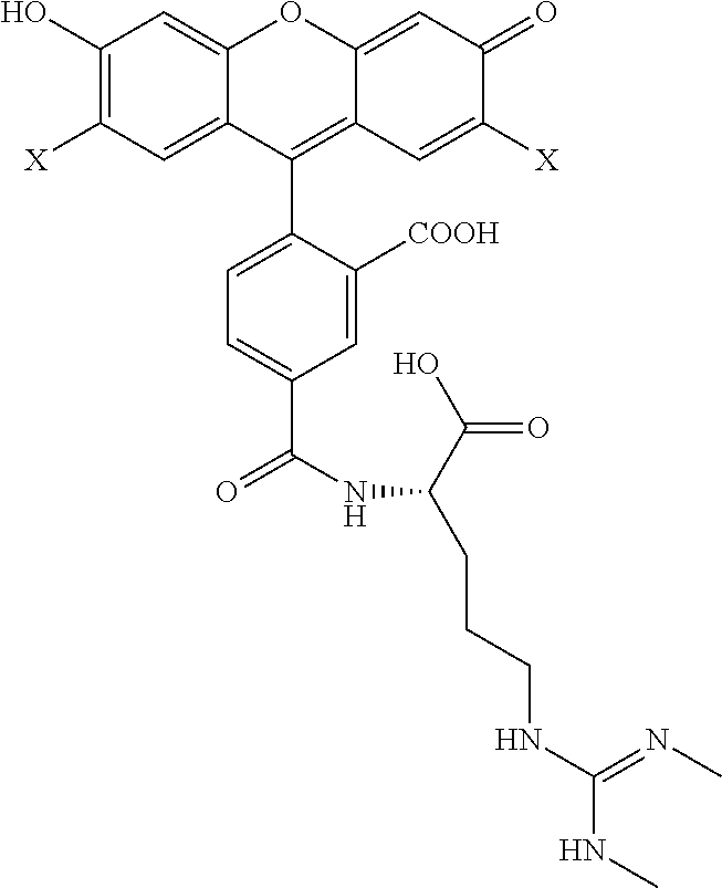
C1=C2C(=CC([X])=C1O)C(C1=CC=C(C(=O)NC(C(=O)O)CCCNC(NC)=NC)C=C1[COOH])=C1C(=CC(=O)C([X])=C1)O2
